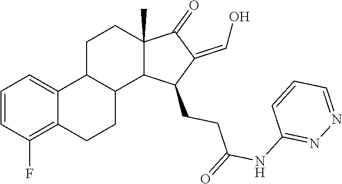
C1=CC(F)=C2C(=C1)C1CCC3(C)C(=O)C(=CO)C(CCC(NC4=NN=CC=C4)=O)C3C1CC2
